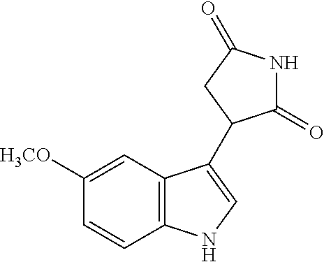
C1=C([H3CO])C=CC2=C1C(C1C(=O)NC(=O)C1)=CN2
